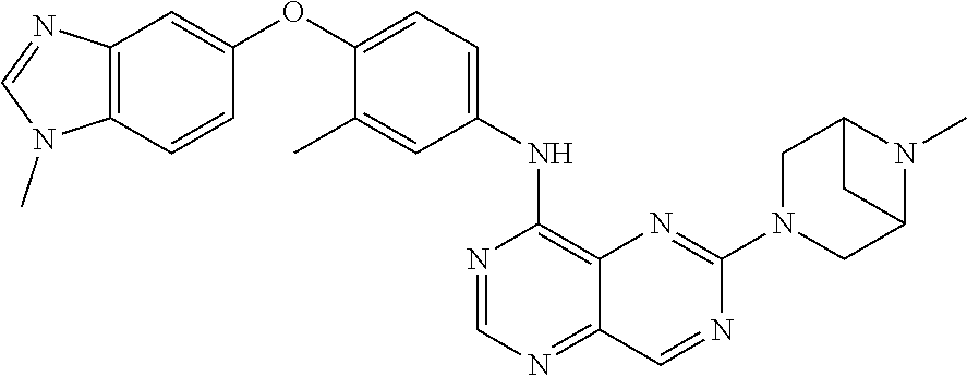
C12=C(C=CC(OC3=CC=C(NC4=C5C(=NC=N4)C=NC(N4CC6N(C)C(C4)C6)=N5)C=C3C)=C1)N(C)C=N2
